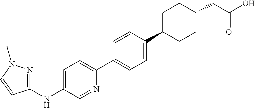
C1=C(NC2=NN(C)C=C2)C=NC(C2=CC=C(C3CCC(CC(O)=O)CC3)C=C2)=C1
